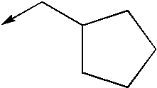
C1(C->C)CCCC1
